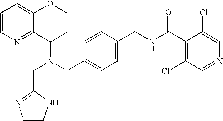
N(CC1=CC=C(CNC(C2=C(Cl)C=NC=C2Cl)=O)C=C1)(C1CCOC2=CC=CN=C12)CC1=NC=CN1
